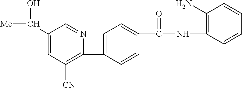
C1(C([Me])O)=CC([CN])=C(C2=CC=C(C(NC3=C(N)C=CC=C3)=O)C=C2)N=C1
